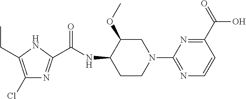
C1(Cl)=C(CC)NC(C(NC2CCN(C3=NC=CC(C(=O)O)=N3)CC2OC)=O)=N1
